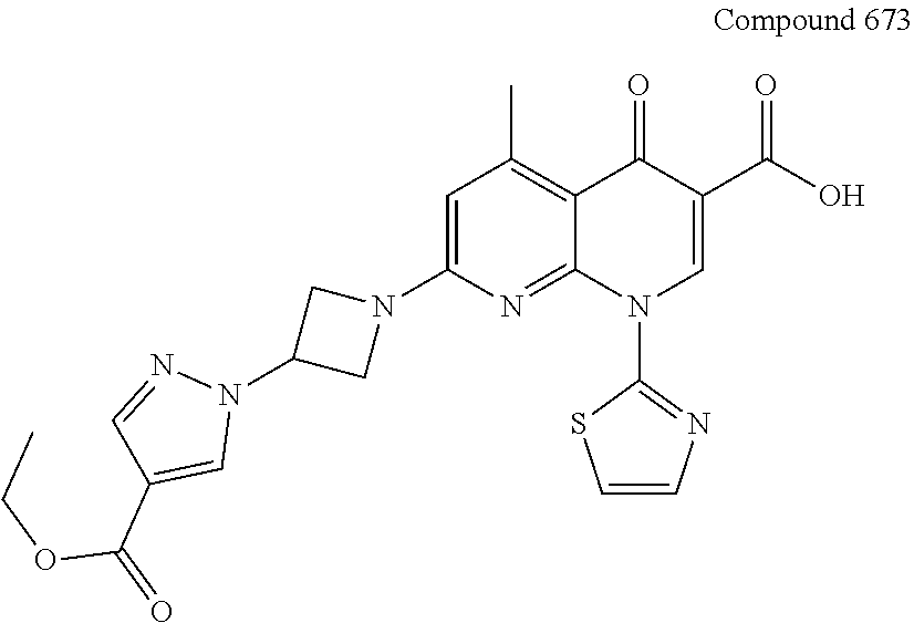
C1=C(N2CC(N3N=CC(C(=O)OCC)=C3)C2)N=C2C(=C1C)C(=O)C(C(O)=O)=CN2C1=NC=CS1
